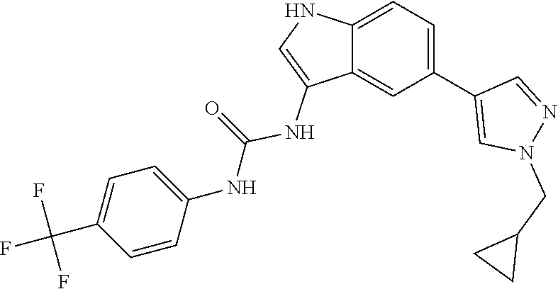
N(C1=CC=C(C(F)(F)F)C=C1)C(=O)NC1=CNC2=CC=C(C3=CN(CC4CC4)N=C3)C=C12
